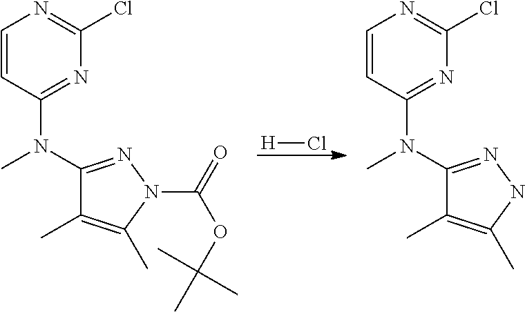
C1=CC(N(C2=NN(C(=O)OC(C)(C)C)C(C)=C2C)C)=NC(Cl)=N1.C1=CC(N(C2=NNC(C)=C2C)C)=NC(Cl)=N1.[H]Cl
